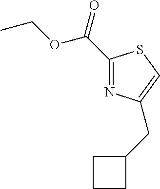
C(C1=NC(CC2CCC2)=CS1)(=O)OCC
